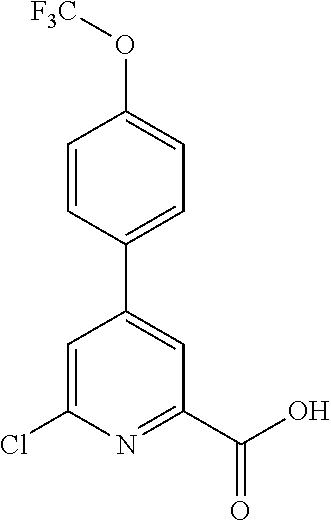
C1=CC(C2=CC(C(O)=O)=NC(Cl)=C2)=CC=C1O[F3C]
